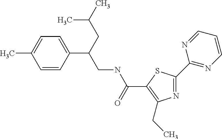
N1=C(C2=NC=CC=N2)SC(C(NCC(CC(C)C)C2=CC=C(C)C=C2)=O)=C1CC
